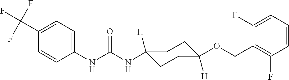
C1(NC(NC2([H])CCC([H])(OCC3=C(F)C=CC=C3F)CC2)=O)=CC=C(C(F)(F)F)C=C1
